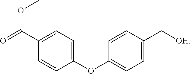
O=C(C1=CC=C(OC2=CC=C(C[OH])C=C2)C=C1)OC
